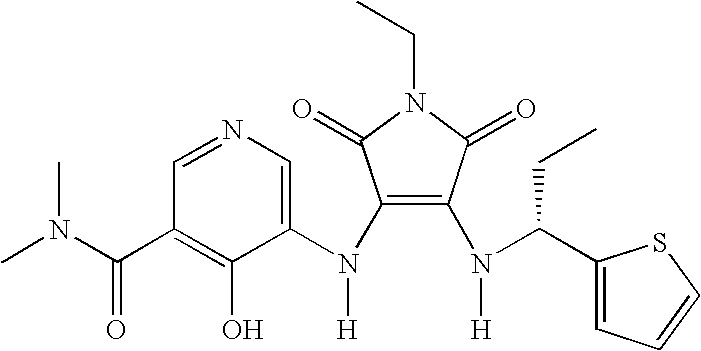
C1(N(C2=CN=CC(C(N(C)C)=O)=C2O)[H])=C(N(C(C2=CC=CS2)CC)[H])C(=O)N(CC)C1=O
